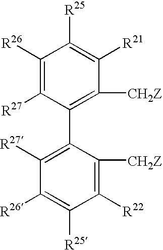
C1([R27])=C([R26])C([R25])=C([R21])C([CH2Z])=C1C1=C([R27])C([R26])=C([R25])C([R22])=C1[CH2Z]
